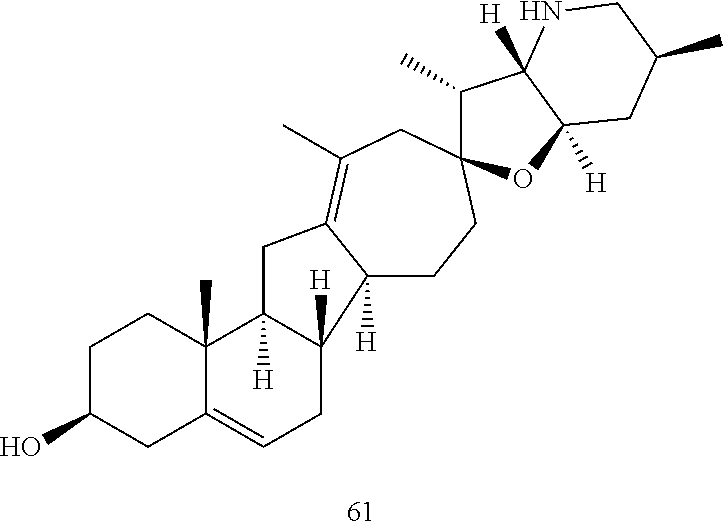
C1C(O)CC2=CCC3([H])C4([H])CCC5(CC(C)=C4CC3([H])C2(C)C1)C(C)C1([H])C([H])(O5)CC(C)CN1
